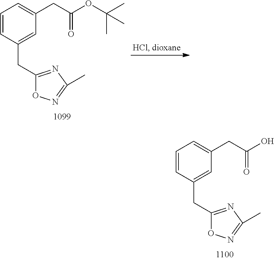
C1=CC(CC2=NC(C)=NO2)=CC(CC(OC(C)(C)C)=O)=C1.C1=CC(CC2=NC(C)=NO2)=CC(CC(O)=O)=C1
